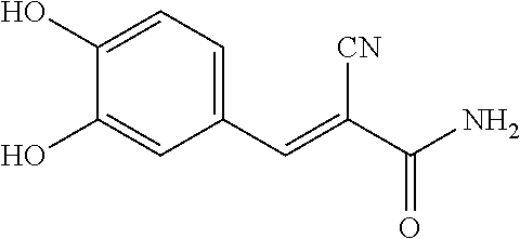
C1(C=C(C(N)=O)[CN])=CC=C(O)C(O)=C1
